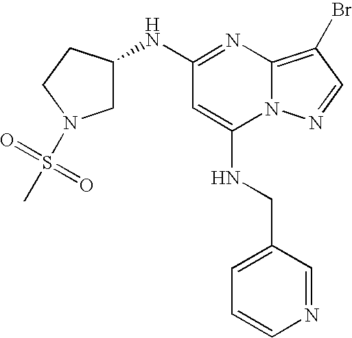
C1(NC2CN(S(C)(=O)=O)CC2)=NC2=C(Br)C=NN2C(NCC2=CC=CN=C2)=C1
